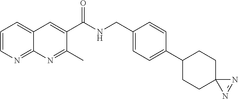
C1=CN=C2C(=C1)C=C(C(NCC1=CC=C(C3CCC4(CC3)N=N4)C=C1)=O)C(C)=N2
